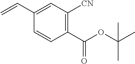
C1(C=C)=CC([CN])=C(C(=O)OC(C)(C)C)C=C1
